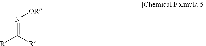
C(=N[OR])([R])[R]
